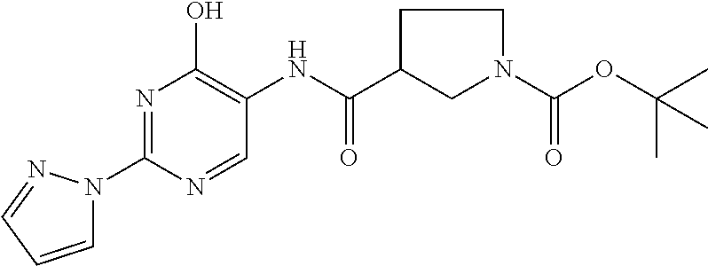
N1=C(N2C=CC=N2)N=CC(NC(C2CN(C(OC(C)(C)C)=O)CC2)=O)=C1O
